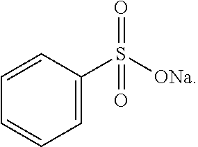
C1=CC(S([ONa])(=O)=O)=CC=C1
